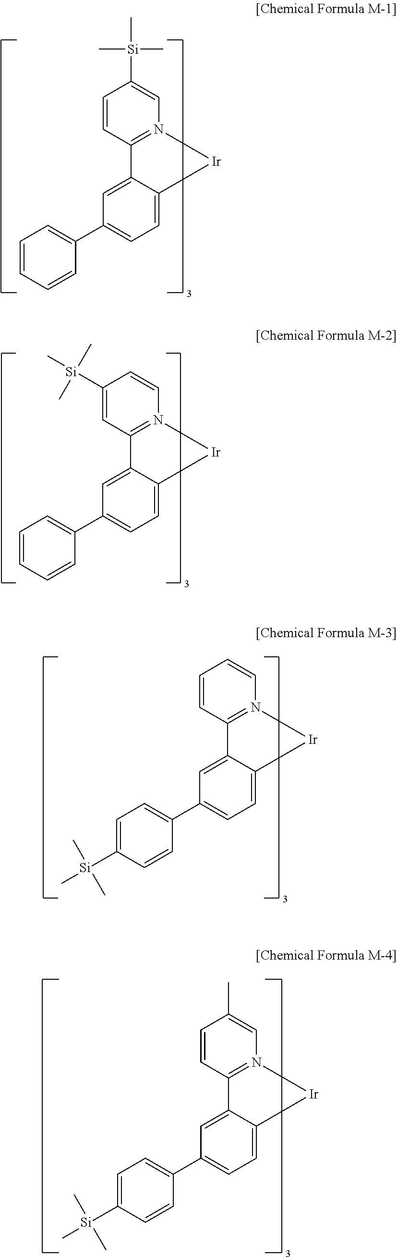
C1=CC2=N(C=C1[Si](C)(C)C)[Ir]C1=CC=C(C3=CC=CC=C3)C=C21.C1([Si](C)(C)C)=CC2=N(C=C1)[Ir]C1=CC=C(C3=CC=CC=C3)C=C21.C1=CC2=N(C=C1)[Ir]C1=CC=C(C3=CC=C([Si](C)(C)C)C=C3)C=C21.C1=CC2=N(C=C1C)[Ir]C1=CC=C(C3=CC=C([Si](C)(C)C)C=C3)C=C21
